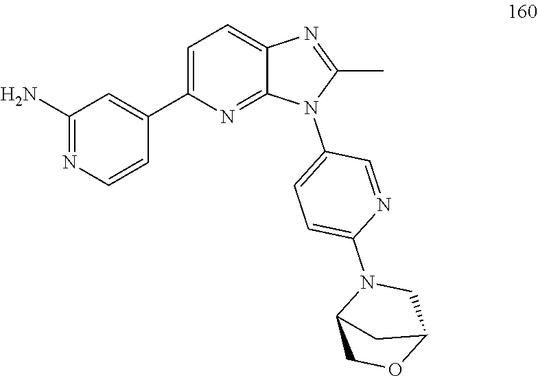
C12CN(C3=CC=C(N4C(C)=NC5=CC=C(C6=CC(N)=NC=C6)N=C45)C=N3)C(CO1)C2
